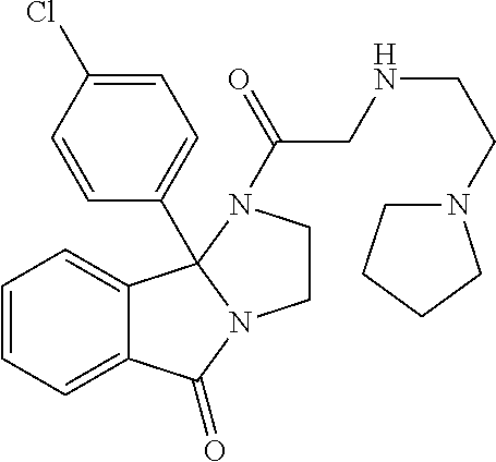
C1=CC=C2C(=C1)C(=O)N1CCN(C(=O)CNCCN3CCCC3)C21C1=CC=C(Cl)C=C1
